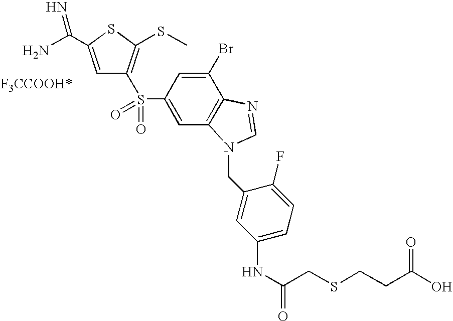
C1=C(C(N)=N)SC(SC)=C1S(C1=CC2=C(C(Br)=C1)N=CN2CC1=CC(NC(CSCCC(O)=O)=O)=CC=C1F)(=O)=O
